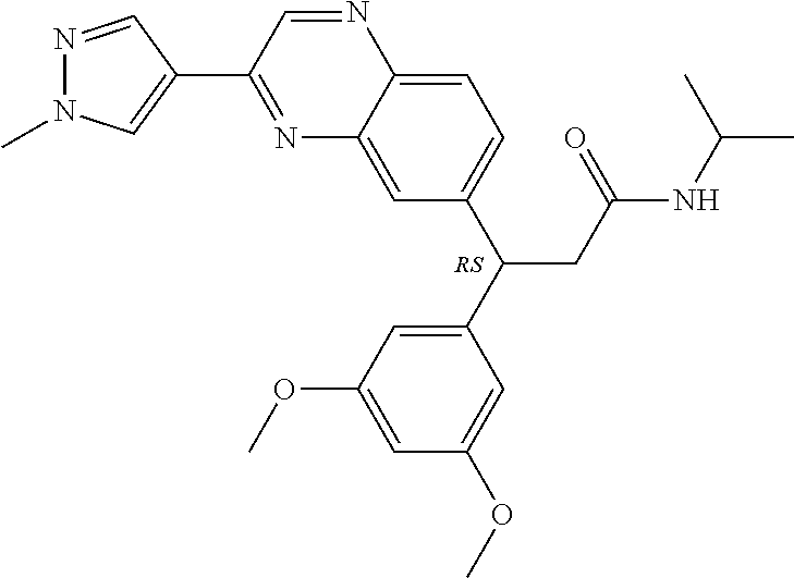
N1=C(C2=CN(C)N=C2)C=NC2=CC=C(C(CC(NC(C)C)=O)C3=CC(OC)=CC(OC)=C3)C=C12
